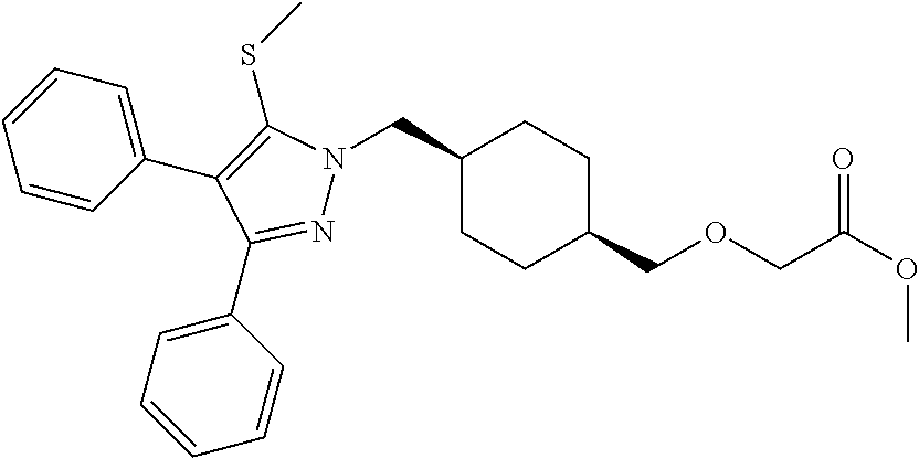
C1(CN2N=C(C3=CC=CC=C3)C(C3=CC=CC=C3)=C2SC)CCC(COCC(OC)=O)CC1
